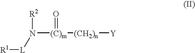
[R1][L]N([(C)m]([(CH2)n][Y])=O)[R2]
